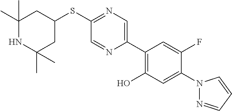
S(C1=NC=C(C2=C(O)C=C(N3N=CC=C3)C(F)=C2)N=C1)C1CC(C)(C)NC(C)(C)C1
